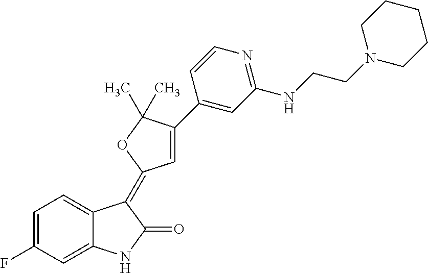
C1=C(F)C=C2C(=C1)C(=C1C=C(C3=CC(NCCN4CCCCC4)=NC=C3)C(C)(C)O1)C(=O)N2
